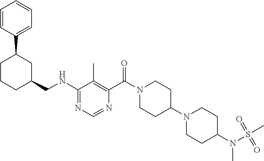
C1CCC(CNC2=NC=NC(C(N3CCC(N4CCC(N(S(C)(=O)=O)C)CC4)CC3)=O)=C2C)CC1C1=CC=CC=C1
